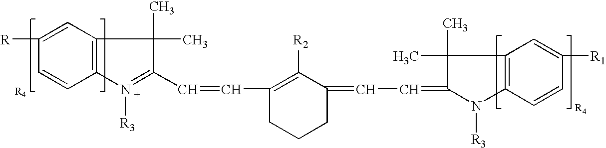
C1(C=CC2=N([R3])C3=C(C2(C)C)C=C([R])C=C3)=C([R2])C(=CC=C2C(C)(C)C3=C(N2[R3])C=CC([R1])=C3)CCC1
